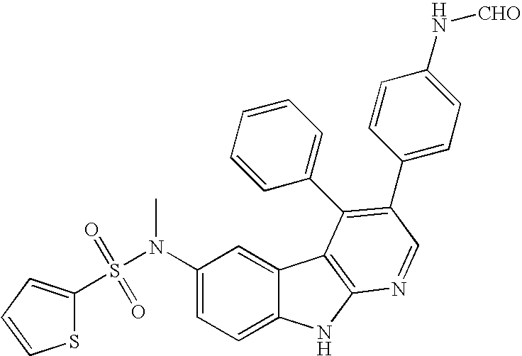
C1(N(S(=O)(=O)C2=CC=CS2)C)=CC=C2C(=C1)C1=C(N2)N=CC(C2=CC=C(N[CHO])C=C2)=C1C1=CC=CC=C1
